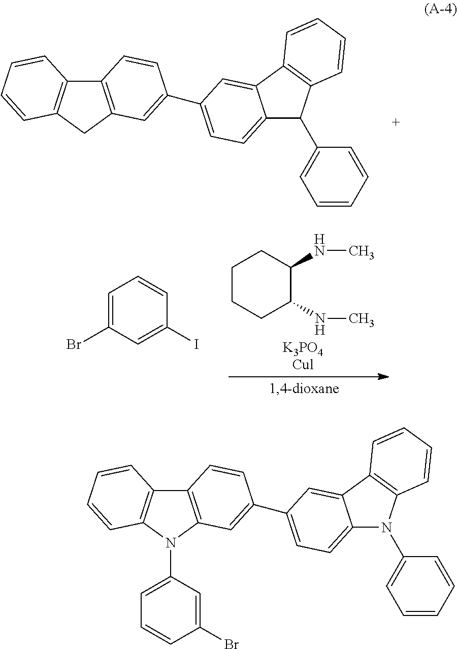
C12=C(CC3=C1C=CC=C3)C=C(C1=CC=C3C(C4=CC=CC=C4)C4=C(C3=C1)C=CC=C4)C=C2.C1CCC(NC)C(NC)C1.C1=C(Br)C=C(I)C=C1.C12=C(N(C3=CC=CC(Br)=C3)C3=C1C=CC=C3)C=C(C1=CC=C3N(C4=CC=CC=C4)C4=C(C3=C1)C=CC=C4)C=C2
